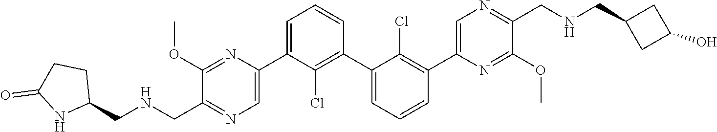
C1(C2=CN=C(CNCC3CCC(=O)N3)C(OC)=N2)=CC=CC(C2=CC=CC(C3=CN=C(CNCC4CC(O)C4)C(OC)=N3)=C2Cl)=C1Cl
